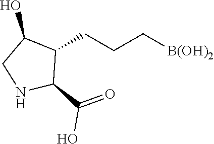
C1(CCC[B(OH)2])C(O)CNC1C(=O)O
